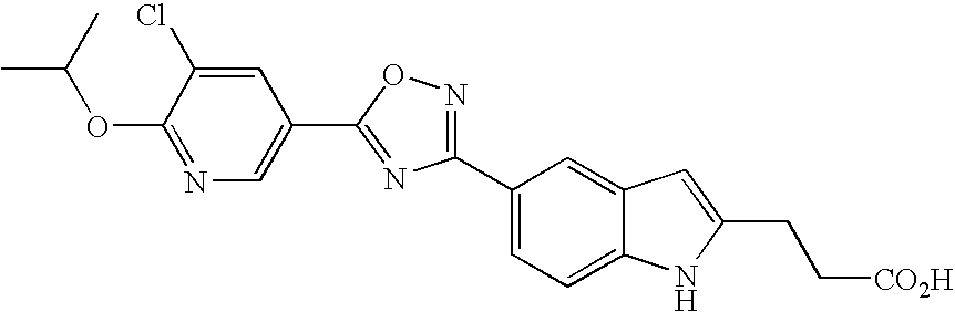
C1=C(Cl)C(OC(C)C)=NC=C1C1=NC(C2=CC=C3C(=C2)C=C(CC[CO2H])N3)=NO1
